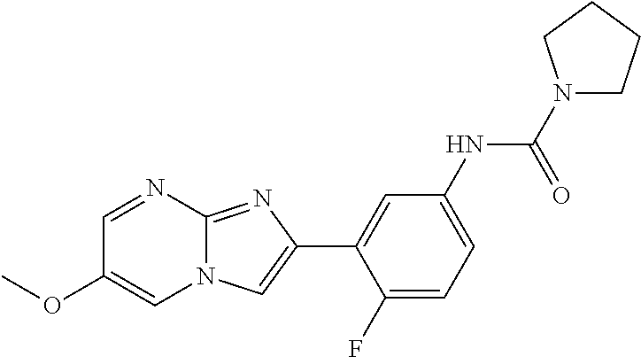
C1=NC2=NC(C3=CC(NC(=O)N4CCCC4)=CC=C3F)=CN2C=C1OC
